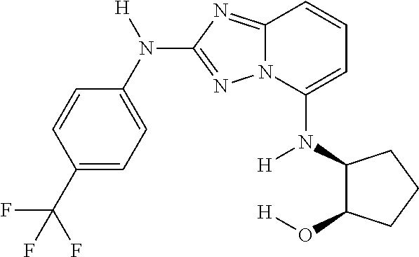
C1=CC(C(F)(F)F)=CC=C1N([H])C1=NN2C(=N1)C=CC=C2N(C1C(O[H])CCC1)[H]
